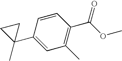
C1=CC(C2(C)CC2)=CC(C)=C1C(OC)=O
